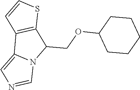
C1CC(OCC2C3=C(C4=CN=CN24)C=CS3)CCC1
